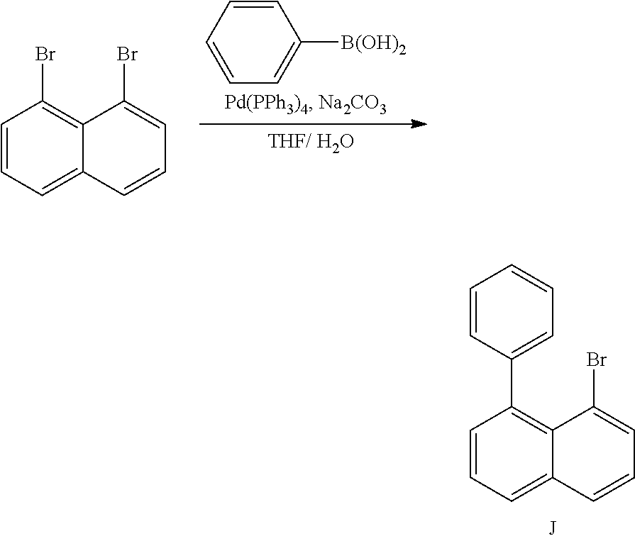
C1=CC=C2C(=C1C1=CC=CC=C1)C(Br)=CC=C2.C1=CC=C([B(OH)2])C=C1.C1=CC=C2C(=C1Br)C(Br)=CC=C2
